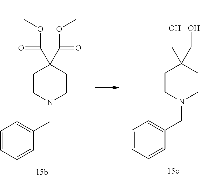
C1=CC=CC(CN2CCC(CO)(CO)CC2)=C1.C1=CC=CC(CN2CCC(C(OC)=O)(C(OCC)=O)CC2)=C1
